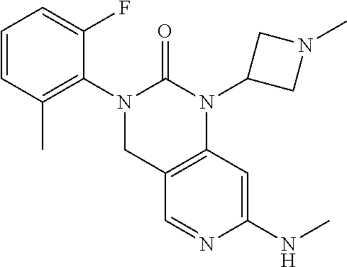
C1=CC(C)=C(N2CC3=C(N(C4CN(C)C4)C2=O)C=C(NC)N=C3)C(F)=C1
